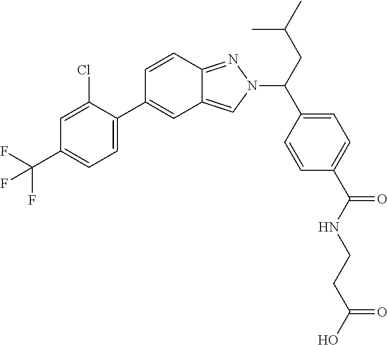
C1=C(Cl)C(C2=CC3=CN(C(CC(C)C)C4=CC=C(C(NCCC(O)=O)=O)C=C4)N=C3C=C2)=CC=C1C(F)(F)F
